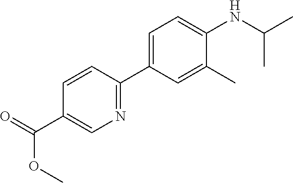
C(C1=CN=C(C2=CC=C(NC(C)C)C(C)=C2)C=C1)(=O)OC
